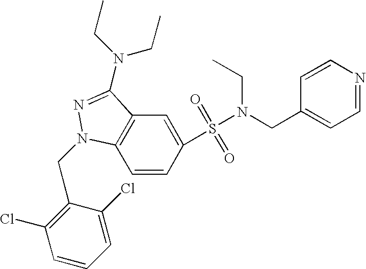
C1=CC(S(=O)(=O)N(CC2=CC=NC=C2)CC)=CC2=C1N(CC1=C(Cl)C=CC=C1Cl)N=C2N(CC)CC
